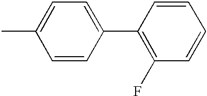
C1=CC(C2=C(F)C=CC=C2)=CC=C1C
